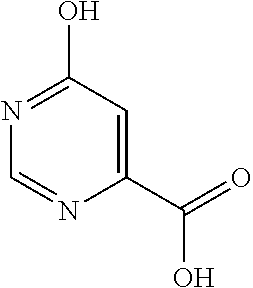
N1=C(O)C=C(C(O)=O)N=C1
